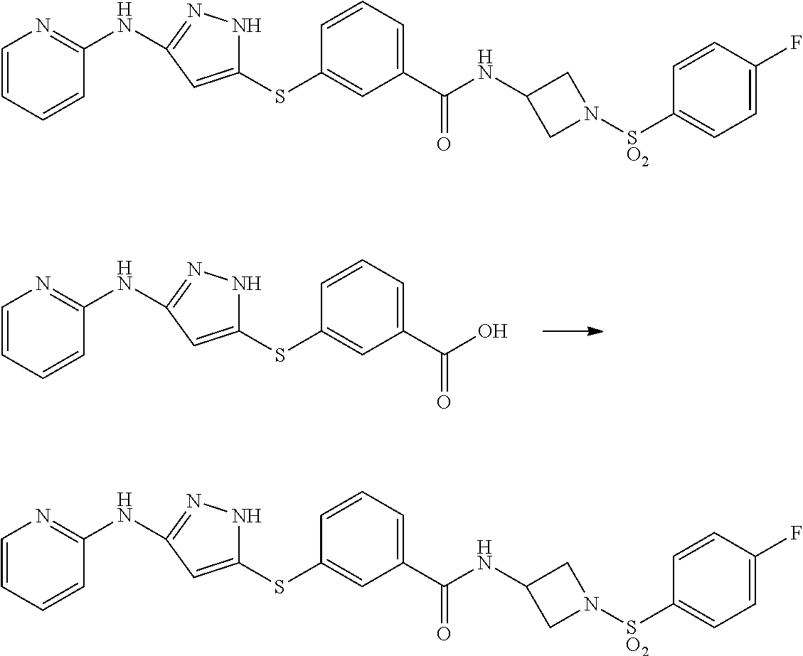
C1=CC=CC(NC2=NNC(SC3=CC(C(=O)O)=CC=C3)=C2)=N1.C1=CC=CC(NC2=NNC(SC3=CC(C(=O)NC4CN([SO2]C5=CC=C(F)C=C5)C4)=CC=C3)=C2)=N1.C1=CC=CC(NC2=NNC(SC3=CC(C(=O)NC4CN([SO2]C5=CC=C(F)C=C5)C4)=CC=C3)=C2)=N1
